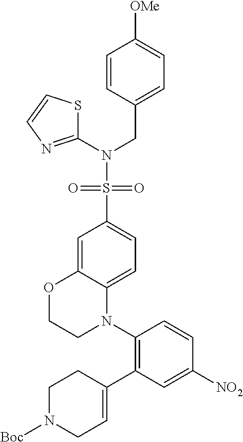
S(C1=CC=C2C(=C1)OCCN2C1=C(C2=CCN([Boc])CC2)C=C([NO2])C=C1)(N(CC1=CC=C([OMe])C=C1)C1=NC=CS1)(=O)=O
